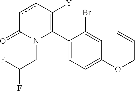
C1(C2=C([Y])ccC(=O)N2CC(F)F)=CC=C(OCC=C)C=C1Br
